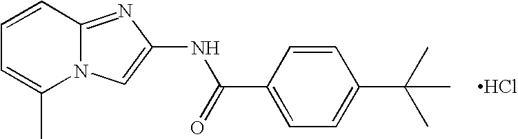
C1=CC2=NC(NC(C3=CC=C(C(C)(C)C)C=C3)=O)=CN2C(C)=C1.Cl
